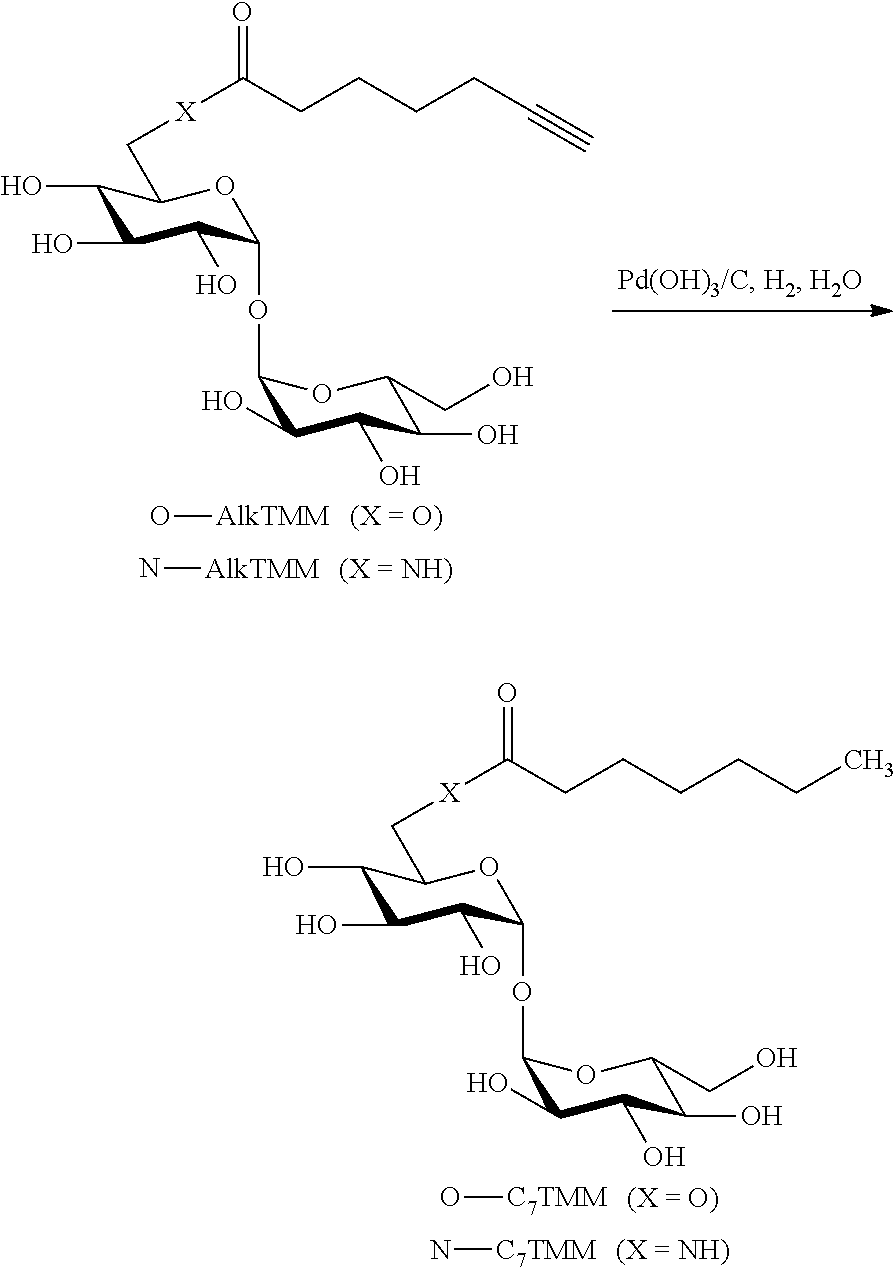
C1(O)C(O)C(O)C(OC2C(O)C(O)C(O)C(CO)O2)OC1C[X]C(=O)CCCCC#C.O[AlkTMM].N[AlkTMM].C1(O)C(O)C(O)C(OC2C(O)C(O)C(O)C(CO)O2)OC1C[X]C(=O)CCCCCC.O[C7TMM].N[C7TMM]
